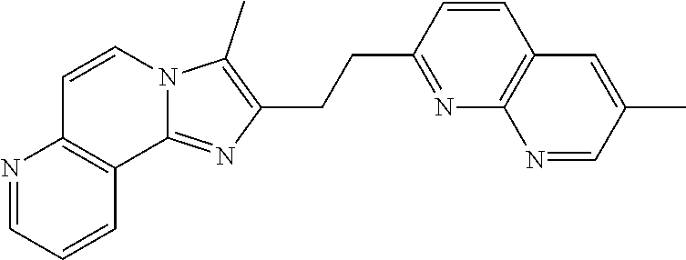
N1=CC=CC2=C1C=CN1C2=NC(CCC2=NC3=C(C=C2)C=C(C)C=N3)=C1C
